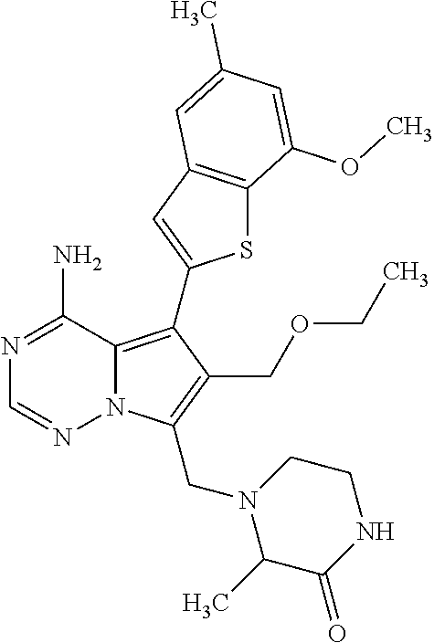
N1=C(N)C2=C(C3=CC4=C(S3)C(OC)=CC(C)=C4)C(COCC)=C(CN3CCNC(=O)C3C)N2N=C1
